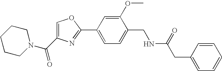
C1CCN(C(C2=COC(C3=CC=C(CNC(=O)CC4=CC=CC=C4)C(OC)=C3)=N2)=O)CC1
